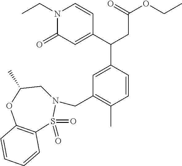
N1(CC)C(=O)C=C(C(CC(OCC)=O)C2=CC(CN3CC(C)OC4=C(S3(=O)=O)C=CC=C4)=C(C)C=C2)C=C1
